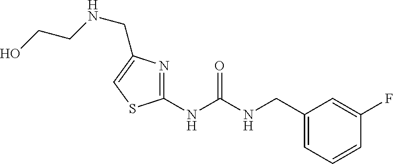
C1(NC(NCC2=CC=CC(F)=C2)=O)=NC(CNCCO)=CS1
